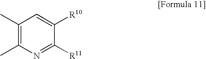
C1(C)=C(C)N=C([R11])C([R10])=C1
